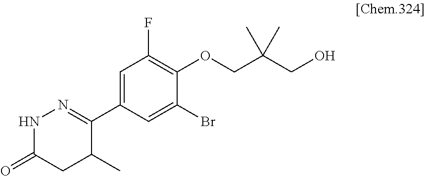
N1C(=O)CC(C)C(C2=CC(F)=C(OCC(CO)(C)C)C(Br)=C2)=N1
